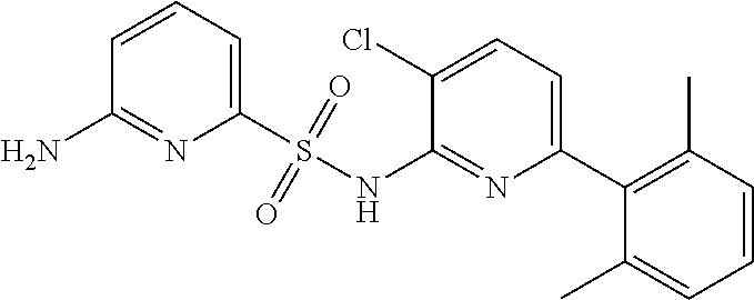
C1=CC=C(S(NC2=NC(C3=C(C)C=CC=C3C)=CC=C2Cl)(=O)=O)N=C1N
